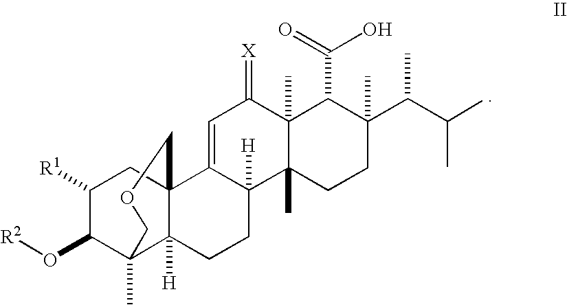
C1([R1])C(O[R2])C2(C)C3([H])C(C1)(C1=CC(=[X])C4(C)C(C)(C1([H])CC3)CCC(C(C(C)C)C)(C)C4C(=O)O)COC2
